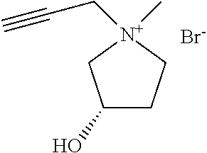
C1(O)CC[N+](C)(CC#C)C1.[Br-]
